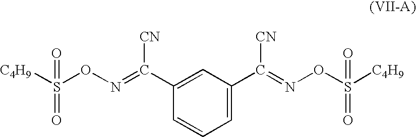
[C4H9]S(ON=C(C1=CC(C(=NOS([C4H9])(=O)=O)[CN])=CC=C1)[CN])(=O)=O
